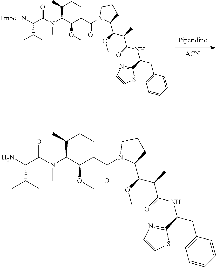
[ACN].C(C(N(C(C(CC(=O)N1C(C(C(C(NC(CC2=CC=CC=C2)C2=NC=CS2)=O)C)OC)CCC1)OC)C(CC)C)C)=O)(C(C)C)[FmocHN].C(C(N(C(C(CC(=O)N1C(C(C(C(NC(CC2=CC=CC=C2)C2=NC=CS2)=O)C)OC)CCC1)OC)C(CC)C)C)=O)(C(C)C)N
